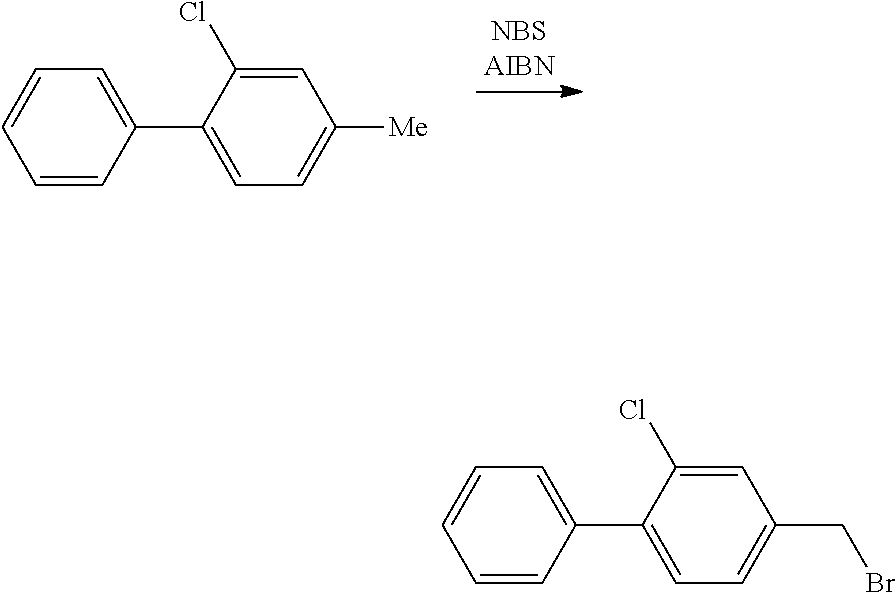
C1(C2=CC=CC=C2)=CC=C([Me])C=C1Cl.C1(C2=CC=CC=C2)=CC=C(CBr)C=C1Cl
